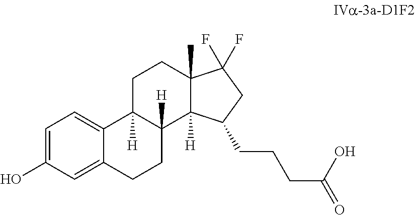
C1=C(O)C=C2C(=C1)C1([H])C([H])(CC2)C2([H])C(C)(CC1)C(F)(F)CC2CCCC(=O)O
